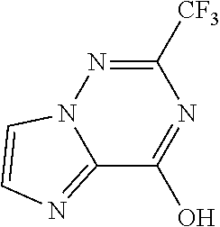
C12=NC=CN1N=C([CF3])N=C2O
